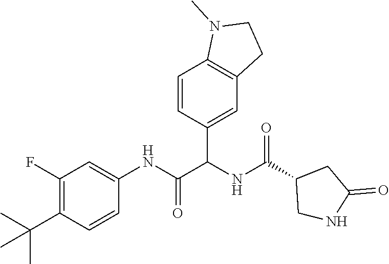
C1(F)=C(C(C)(C)C)C=CC(NC(=O)C(NC(C2CNC(=O)C2)=O)C2=CC3=C(C=C2)N(C)CC3)=C1
